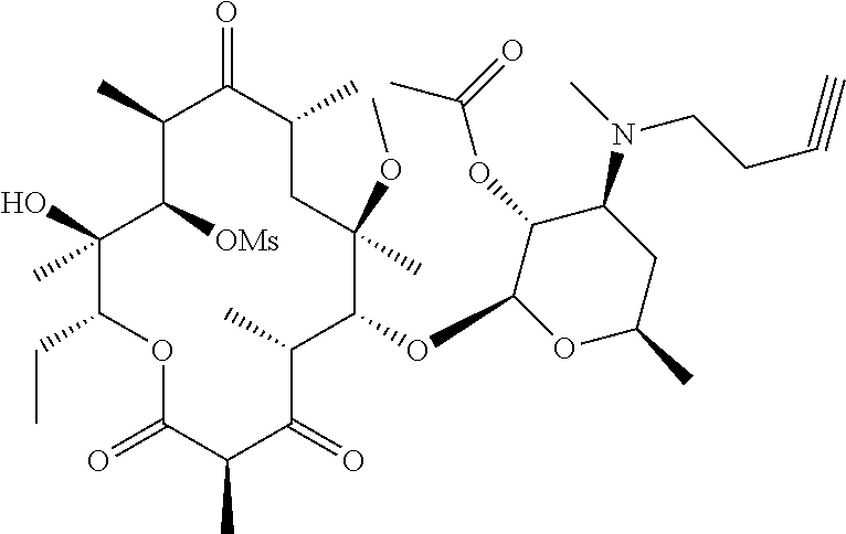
C1([OMs])C(O)(C)C(CC)OC(=O)C(C)C(=O)C(C)C(OC2C(OC(=O)C)C(N(C)CCC#C)CC(C)O2)C(OC)(C)CC(C)C(=O)C1C
